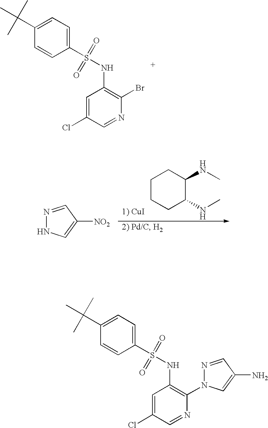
C1(C(C)(C)C)=CC=C(S(NC2=C(Br)N=CC(Cl)=C2)(=O)=O)C=C1.C1CCC(NC)C(NC)C1.[1) CuI].N1=CC([NO2])=CN1.C1(C(C)(C)C)=CC=C(S(NC2=C(N3N=CC(N)=C3)N=CC(Cl)=C2)(=O)=O)C=C1
